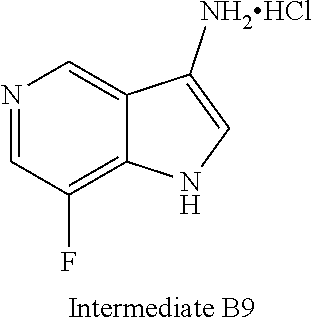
N1=CC(F)=C2C(=C1)C([NH2HCl])=CN2
